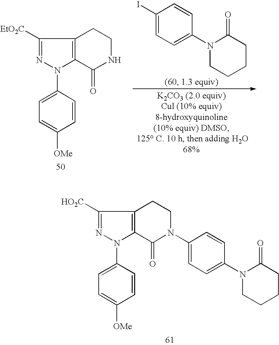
C1([HO2C])=NN(C2=CC=C([OMe])C=C2)C2=C1CCN(C1=CC=C(N3CCCCC3=O)C=C1)C2=O.C1([EtO2C])=NN(C2=CC=C([OMe])C=C2)C2=C1CCNC2=O.C1(I)=CC=C(N2CCCCC2=O)C=C1
